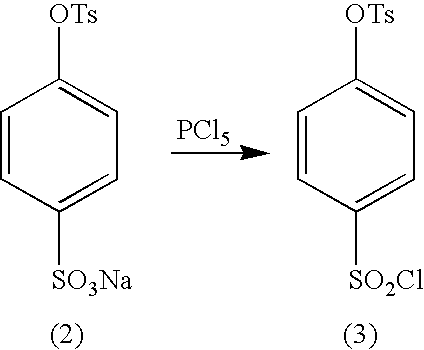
C1=CC([SO3Na])=CC=C1[OTs].C1=CC([SO2Cl])=CC=C1[OTs].[PCl5]
